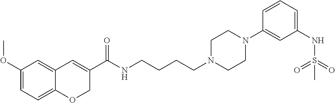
C1(OC)=CC=C2C(=C1)C=C(C(NCCCCN1CCN(C3=CC(NS(=O)(=O)C)=CC=C3)CC1)=O)CO2
